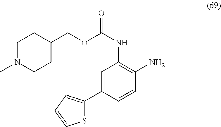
S1C(C2=CC(NC(=O)OCC3CCN(C)CC3)=C(N)C=C2)=CC=C1
